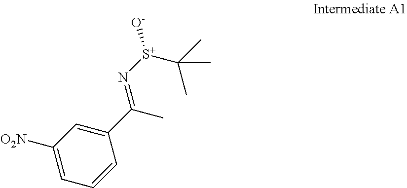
C1(C(C)=N[S+](C(C)(C)C)[O-])=CC([O2N])=CC=C1
